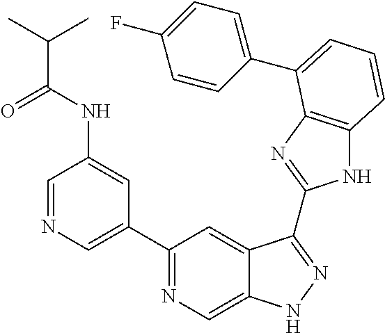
C1=NC=C(C2=NC=C3C(=C2)C(C2=NC4=C(N2)C=CC=C4C2=CC=C(F)C=C2)=NN3)C=C1NC(C(C)C)=O
